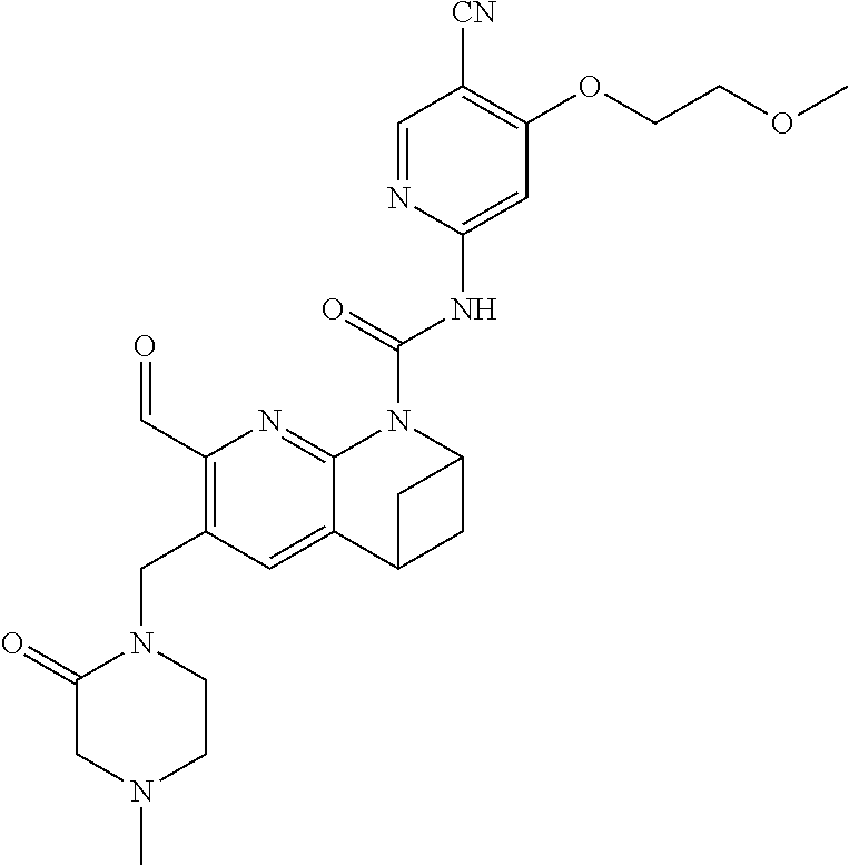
C(NC1=CC(OCCOC)=C([CN])C=N1)(=O)N1C2=NC(C=O)=C(CN3C(=O)CN(C)CC3)C=C2C2CC1C2
